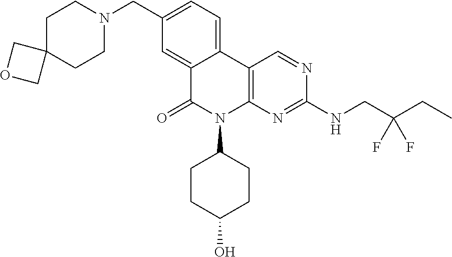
C12=CC(CN3CCC4(CC3)COC4)=CC=C1C1=C(N(C3CCC(O)CC3)C2=O)N=C(NCC(CC)(F)F)N=C1
